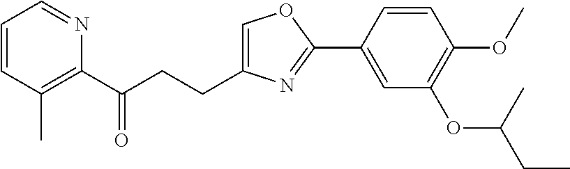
C1=C(CCC(C2=C(C)C=CC=N2)=O)N=C(C2=CC(OC(CC)C)=C(OC)C=C2)O1
